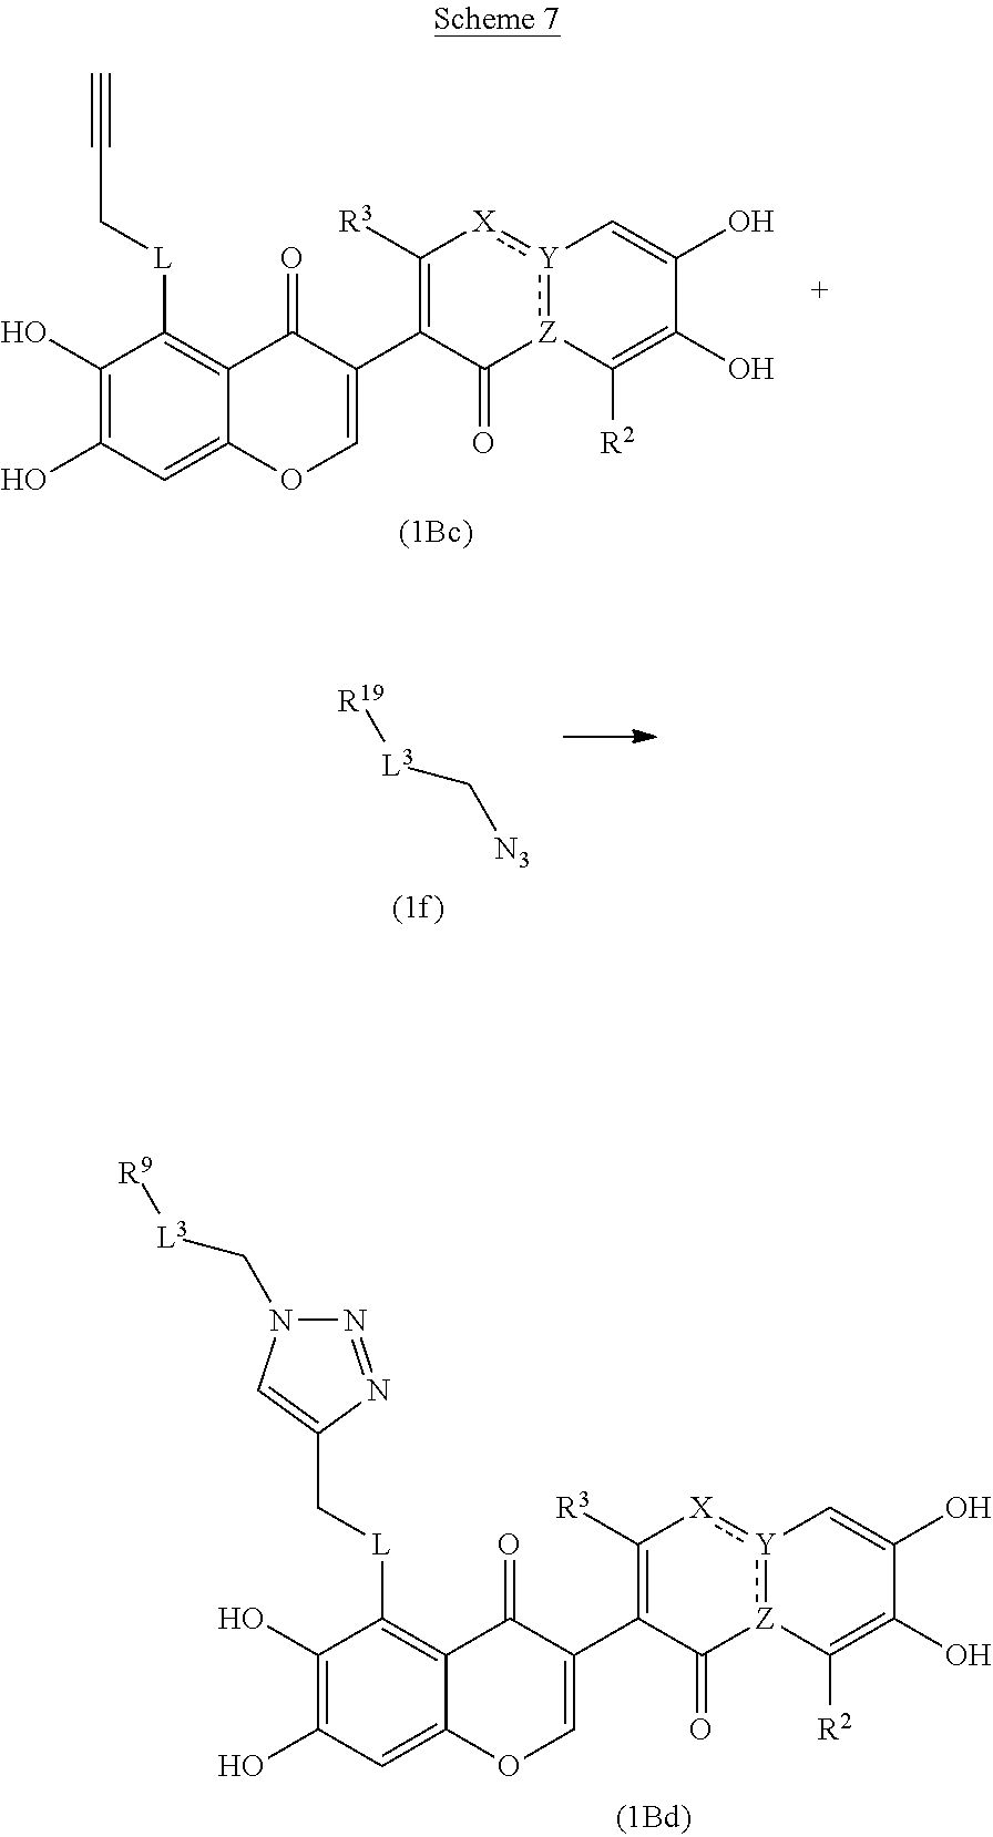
C1(O)=C(O)C=C2C(=C1[L]CC#C)C(=O)C(C1=C([R3])[X]:[Y]3:[Z](C1=O)C([R2])=C(O)C(O)=C3)=CO2.[R19][L3]C[N3].C1(O)=C(O)C=C2C(=C1[L]CC1=CN(C[L3][R9])N=N1)C(=O)C(C1=C([R3])[X]:[Y]3:[Z](C1=O)C([R2])=C(O)C(O)=C3)=CO2
